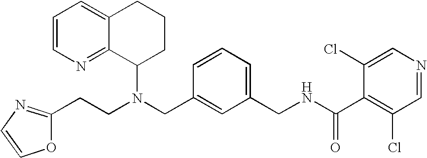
N(CC1=CC(CNC(C2=C(Cl)C=NC=C2Cl)=O)=CC=C1)(C1CCCC2=CC=CN=C12)CCC1=NC=CO1
